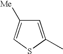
C1=C(C)SC=C1[Me]
